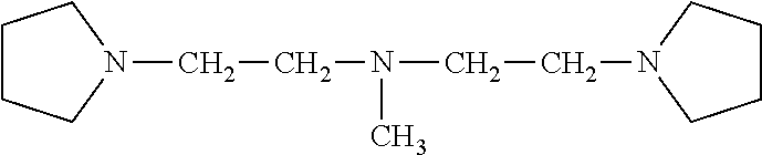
C1CCN(CCN(CCN2CCCC2)C)C1
